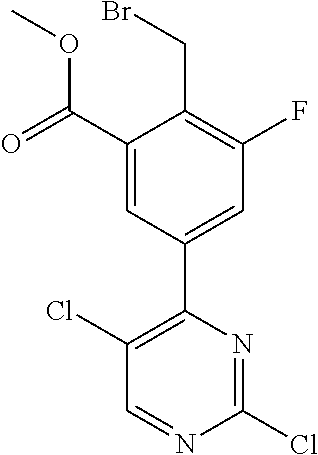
C1(Cl)=C(C2=CC(F)=C(CBr)C(C(=O)OC)=C2)N=C(Cl)N=C1
